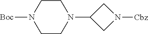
C1CN(C2CN([Cbz])C2)CCN1[Boc]
